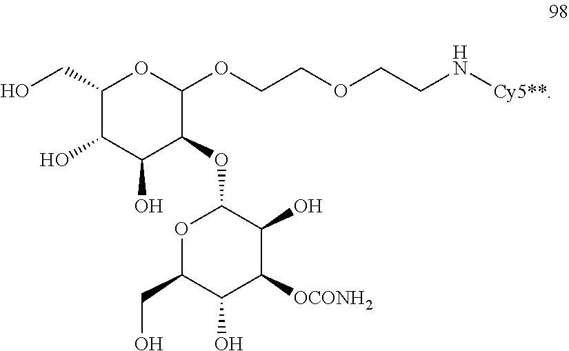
C1(CO)C(O)C(O)C(OC2OC(CO)C(O)C([OCONH2])C2O)C(OCCOCCN[Cy5**])O1
